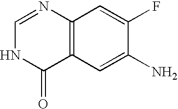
C1=NC2=C(C(=O)N1)C=C(N)C(F)=C2
